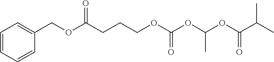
C1(COC(CCCOC(OC(OC(C(C)C)=O)C)=O)=O)=CC=CC=C1
